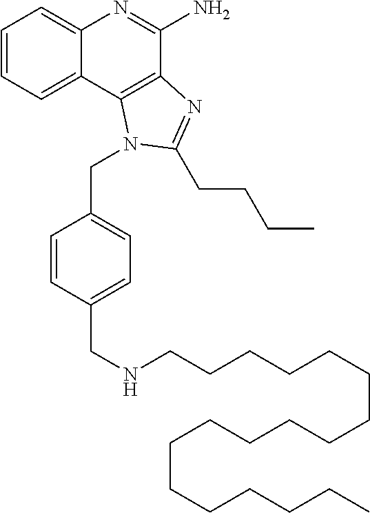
C1=CC=C2C(=C1)N=C(N)C1=C2N(CC2=CC=C(CNCCCCCCCCCCCCCCCCCC)C=C2)C(CCCC)=N1
